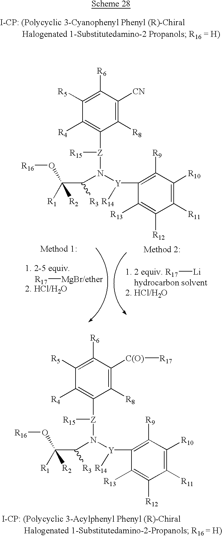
C1([R8])=C([CN])C([R6])=C([R5])C([R4])=C1[Z](N(C(C([R2])([R1])O[R16])[R3])[Y]([R14])C1=C([R9])C([R10])=C([R11])C([R12])=C1[R13])[R15].[R17][MgBr/ether].[R17][Li].C1([R8])=C([C(O)][R17])C([R6])=C([R5])C([R4])=C1[Z](N(C(C([R2])([R1])O[R16])[R3])[Y]([R14])C1=C([R9])C([R10])=C([R11])C([R12])=C1[R13])[R15]
